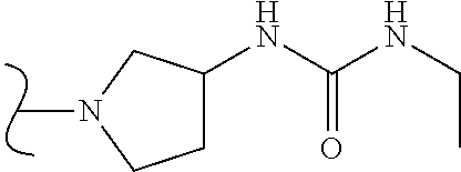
CN1CCC(NC(NCC)=O)C1
